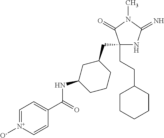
C1(CC2CC(NC(=O)C3=CC=[N+]([O-])C=C3)CCC2)(CCC2CCCCC2)NC(=N)N(C)C1=O
